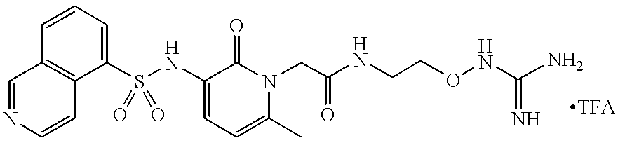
C12=C(C(S(NC3=CC=C(C)N(CC(NCCONC(N)=N)=O)C3=O)(=O)=O)=CC=C1)C=CN=C2
